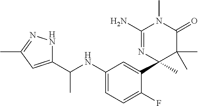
C1(C(NC2=CC=C(F)C(C3(C)C(C)(C)C(=O)N(C)C(N)=N3)=C2)C)=CC(C)=NN1
